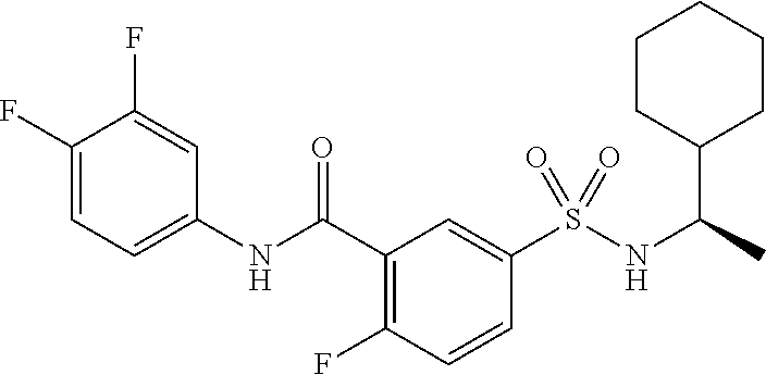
C1(F)=CC=C(NC(C2=C(F)C=CC(S(NC(C)C3CCCCC3)(=O)=O)=C2)=O)C=C1F
